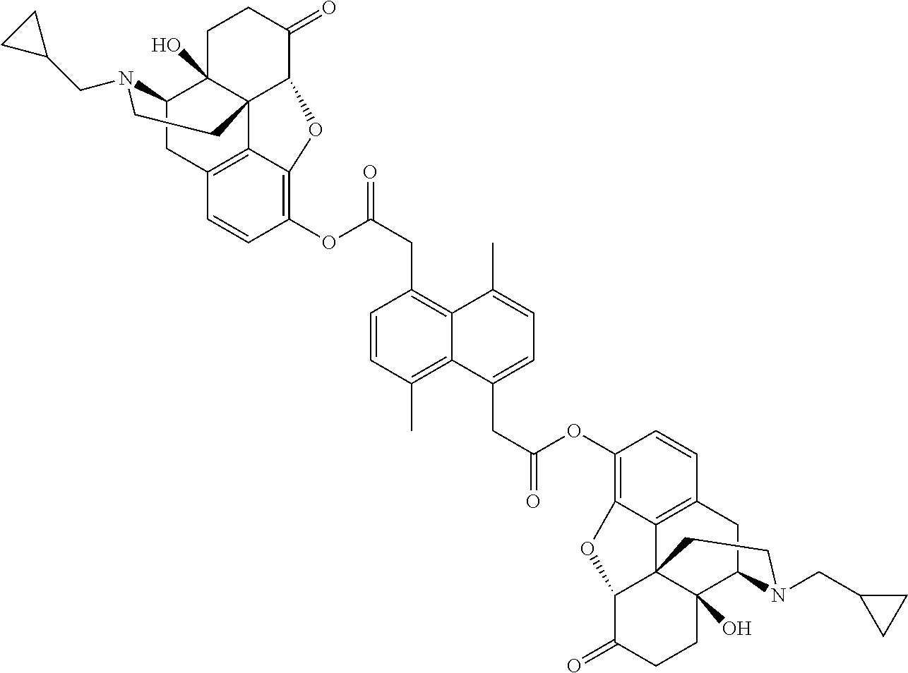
C12CC3=C4C5(C1(O)CCC(=O)C5OC4=C(OC(CC1=C4C(=C(C)C=C1)C(CC(=O)OC1=C5C6=C(C=C1)CC1C7(O)C6(C(C(=O)CC7)O5)CCN1CC1CC1)=CC=C4C)=O)C=C3)CCN2CC1CC1
